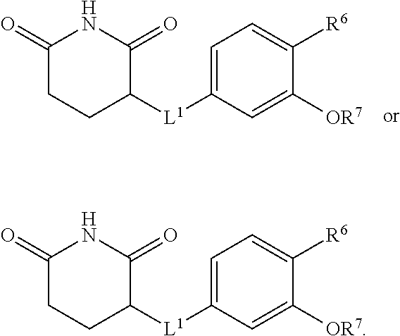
C1(=O)CCC([L1]C2=CC=C([R6])C([OR7])=C2)C(=O)N1.C1(=O)CCC([L1]C2=CC=C([R6])C([OR7])=C2)C(=O)N1
